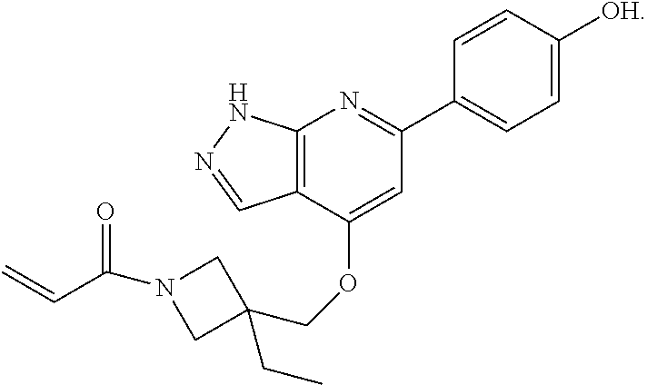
C1(C2=NC3=C(C(OCC4(CC)CN(C(C=C)=O)C4)=C2)C=NN3)=CC=C([OH])C=C1
